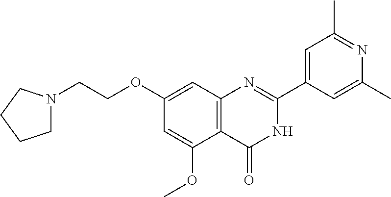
C1=C(OC)C2=C(C=C1OCCN1CCCC1)N=C(C1=CC(C)=NC(C)=C1)NC2=O
